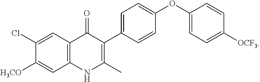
C1=C(C2=C(C)NC3=C(C2=O)C=C(Cl)C([H3CO])=C3)C=CC(OC2=CC=C([OCF3])C=C2)=C1
